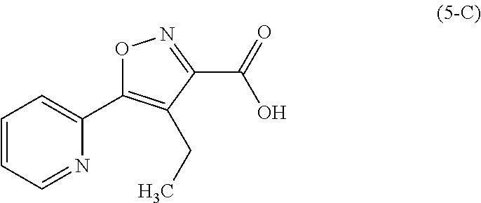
N1=CC=CC=C1C1=C(CC)C(C(=O)O)=NO1
